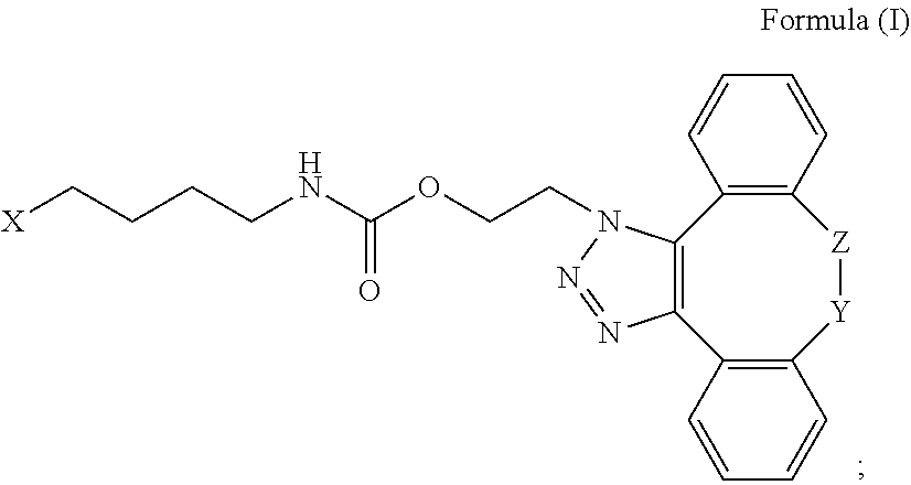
C1=CC2=C(C=C1)C1=C(C3=C([Y][Z]2)C=CC=C3)N=NN1CCOC(NCCCC[X])=O
